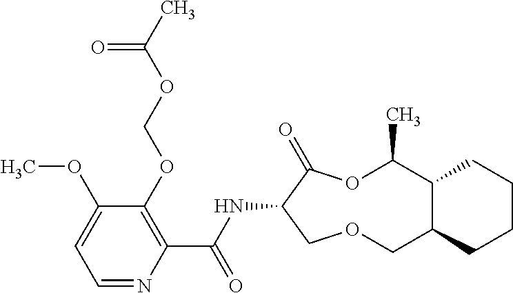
C1(OCOC(C)=O)=C(C(NC2C(=O)OC(C)C3C(COC2)CCCC3)=O)N=CC=C1OC
